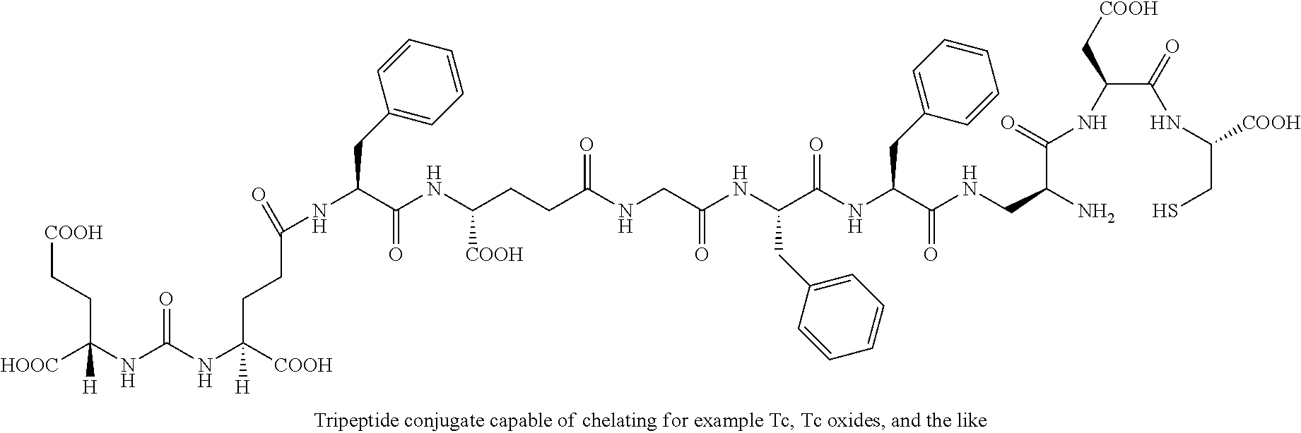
[HOOC]C(NC(NC([COOH])([H])CCC(=O)NC(C(NC(CCC(NCC(NC(C(NC(C(NCC(N)C(=O)NC(C[COOH])C(=O)NC(CS)[COOH])=O)CC1=CC=CC=C1)=O)CC1=CC=CC=C1)=O)=O)[COOH])=O)CC1=CC=CC=C1)=O)(CC[COOH])[H]
